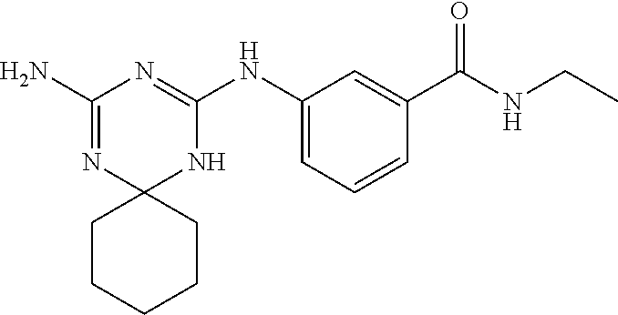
C1(N)=NC2(NC(NC3=CC=CC(C(NCC)=O)=C3)=N1)CCCCC2
